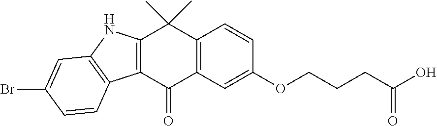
C12=C(C(=O)C3=C(C1(C)C)C=CC(OCCCC(=O)O)=C3)C1=C(N2)C=C(Br)C=C1
